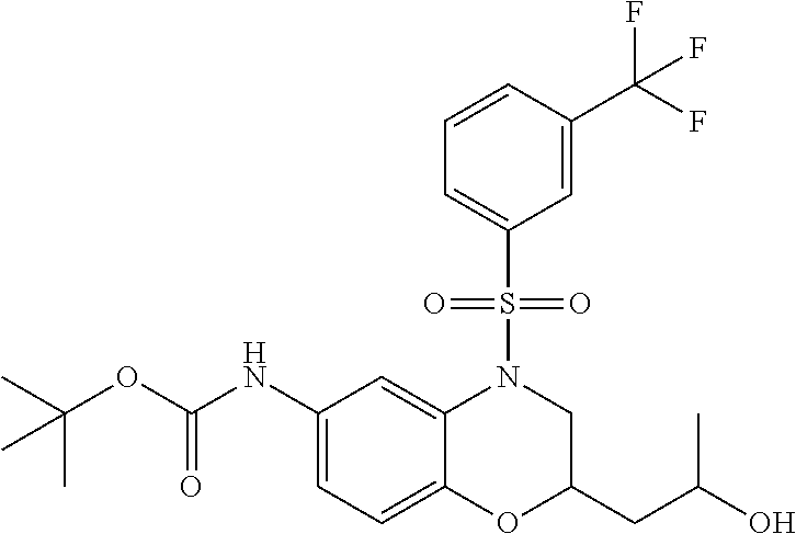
C1(NC(OC(C)(C)C)=O)=CC=C2C(=C1)N(S(C1=CC=CC(C(F)(F)F)=C1)(=O)=O)CC(CC(O)C)O2
